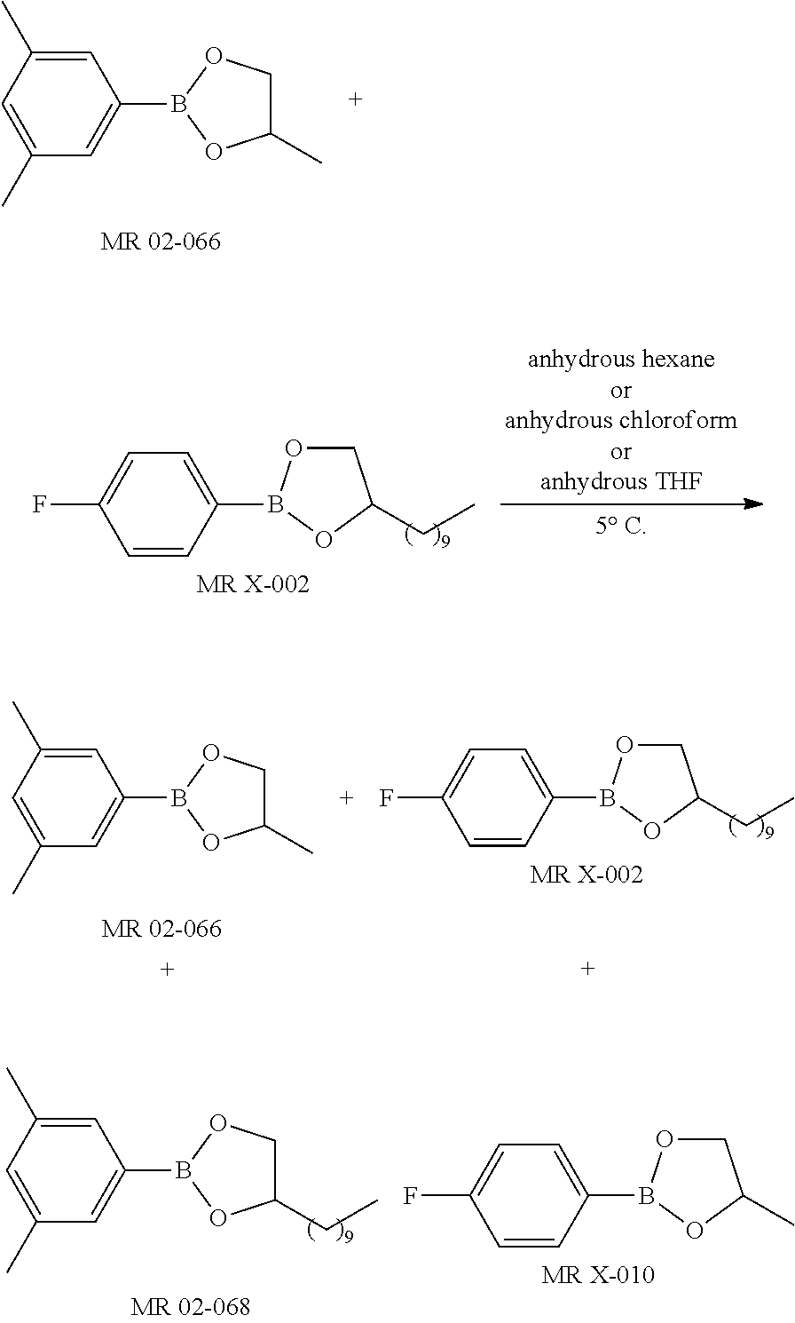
C1=C(C)C=C(C)C=C1B1OC(C)CO1.C1=C(C)C=C(C)C=C1B1OC(C)CO1.C1=CC(B2OCC(CC)O2)=CC=C1F.[MR X-002].C1=C(C)C=C(C)C=C1B1OC(CC)CO1.C1=CC(B2OCC(C)O2)=CC=C1F.[MR X-010].C1=CC(B2OCC(CC)O2)=CC=C1F.[MR X-002]
